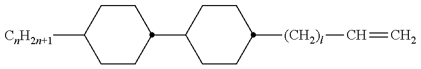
C1(C2CCC([CnH2n+1])CC2)CCC([(CH2)l]C=C)CC1
